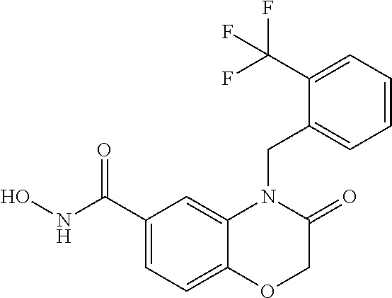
C1(C(NO)=O)=CC=C2C(=C1)N(CC1=CC=CC=C1C(F)(F)F)C(=O)CO2
